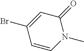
C1=C(Br)C=CN(C)C1=O
